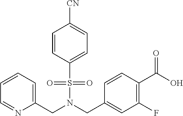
C1=CC(S(=O)(=O)N(CC2=CC(F)=C(C(O)=O)C=C2)CC2=CC=CC=N2)=CC=C1[CN]
